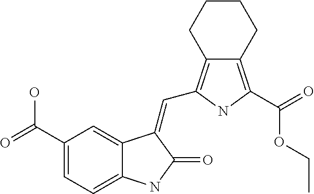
C1(C(=O)O)=CC=C2C(=C1)C(=CC1=C3C(=C(C(=O)OCC)N1)CCCC3)C(=O)N2
